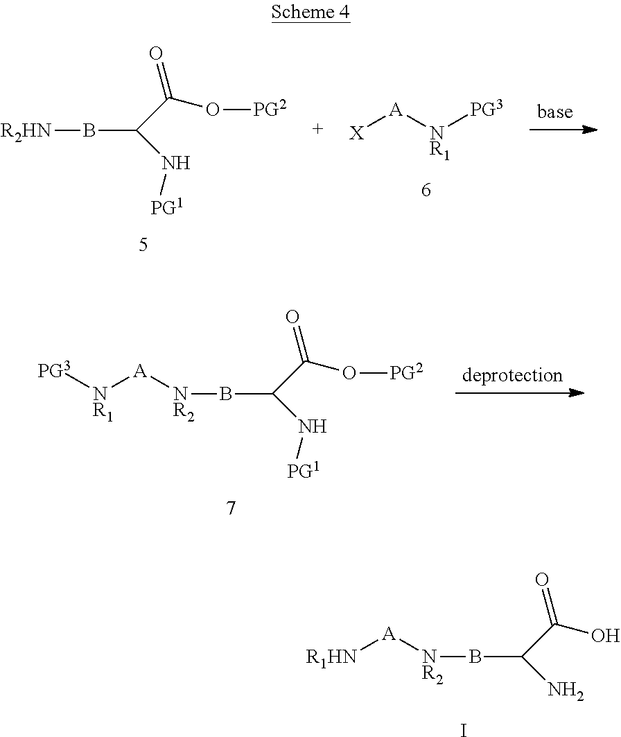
C(C(=O)O)(N)B[NR2][A][R1HN].I.B(C(C(=O)O[PG2])N[PG1])[R2HN].[X][A][NR1][PG3].B(C(C(=O)O[PG2])N[PG1])[NR2][A][NR1][PG3]
